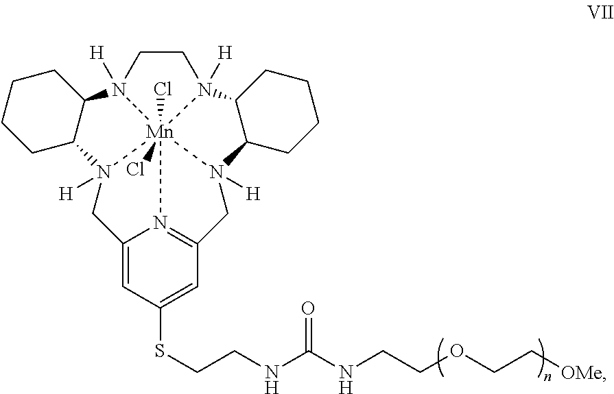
C12=CC(SCCNC(NCCOCC[OMe])=O)=CC3=N1[Mn]145(Cl)(Cl)N([H])(C2)C2C(CCCC2)N1([H])CCN4([H])C1C(N5([H])C3)CCCC1
